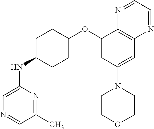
C1(OC2CCC(NC3=CN=CC(C)=N3)CC2)=CC(N2CCOCC2)=CC2=C1N=CC=N2
